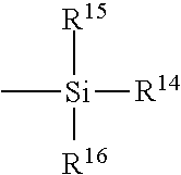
C[Si]([R14])([R15])[R16]
